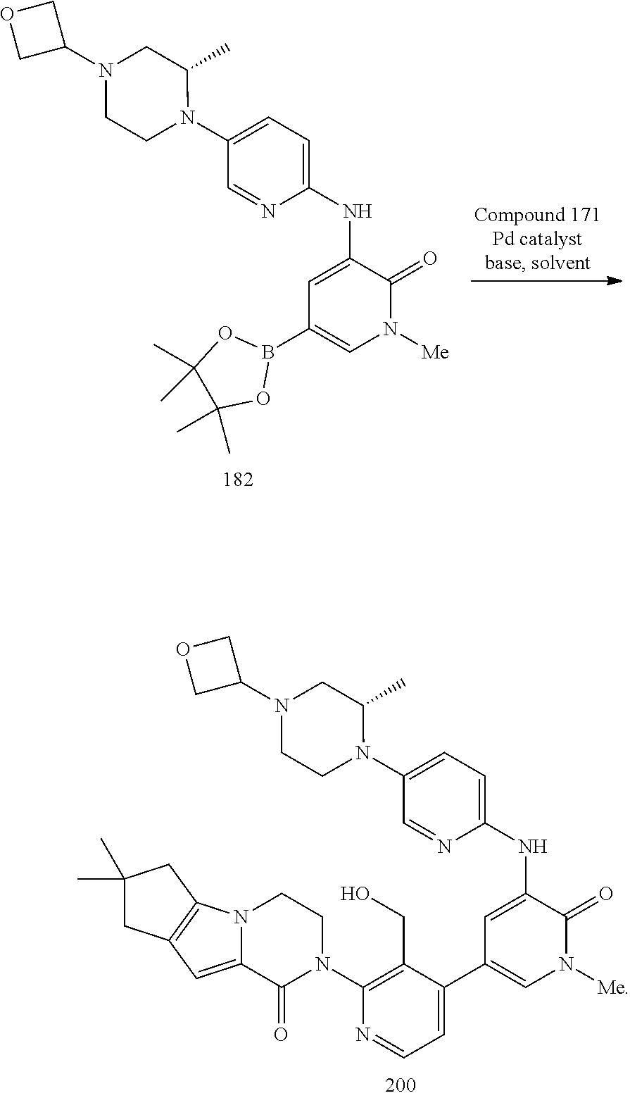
C1(NC2=CC(C3=CC=NC(N4CCN5C(=CC6=C5CC(C)(C)C6)C4=O)=C3CO)=CN([Me])C2=O)=CC=C(N2CCN(C3COC3)CC2C)C=N1.C1(NC2=CC(B3OC(C)(C)C(C)(C)O3)=CN([Me])C2=O)=CC=C(N2CCN(C3COC3)CC2C)C=N1
